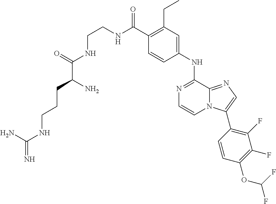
C1(C(NCCNC(C(CCCNC(N)=N)N)=O)=O)=C(CC)C=C(NC2=NC=CN3C2=NC=C3C2=C(F)C(F)=C(OC(F)F)C=C2)C=C1
